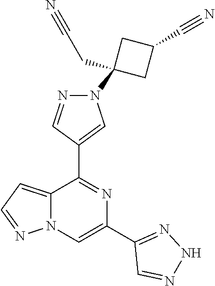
C12=CC=NN1C=C(C1=NNN=C1)N=C2C1=CN(C2(CC#N)CC(C#N)C2)N=C1
